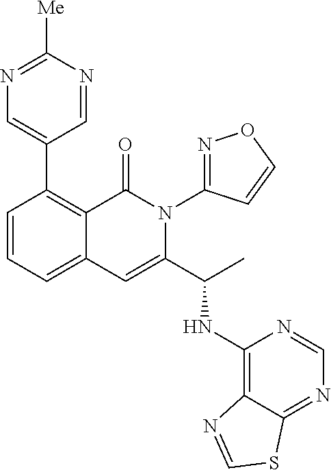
C1(C2=CN=C([Me])N=C2)=C2C(=CC=C1)C=C(C(C)NC1=C3C(=NC=N1)SC=N3)N(C1=NOC=C1)C2=O
